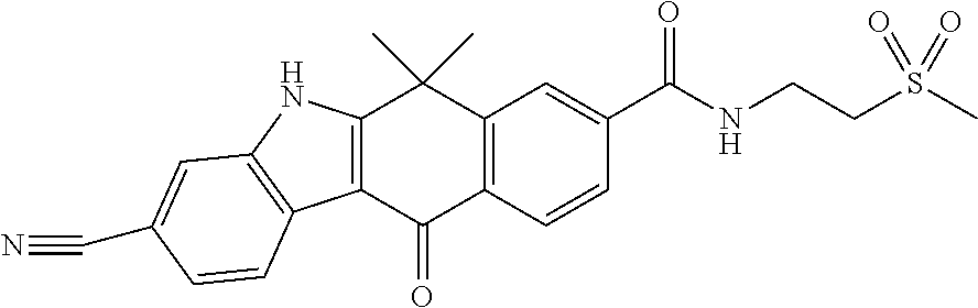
C12=C(C(=O)C3=C(C1(C)C)C=C(C(NCCS(C)(=O)=O)=O)C=C3)C1=C(N2)C=C(C#N)C=C1
